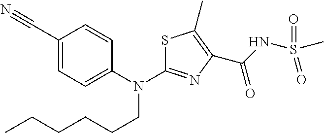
C1(C#N)=CC=C(N(CCCCCC)C2=NC(C(=O)NS(C)(=O)=O)=C(C)S2)C=C1
